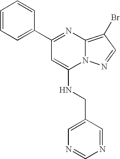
C1(C2=NC3=C(Br)C=NN3C(NCC3=CN=CN=C3)=C2)=CC=CC=C1
